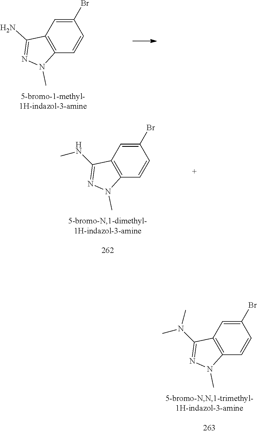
C12=C(C=C(Br)C=C1)C(N)=NN2C.C12=C(C=C(Br)C=C1)C(N(C)C)=NN2C.C12=C(C=C(Br)C=C1)C(NC)=NN2C
